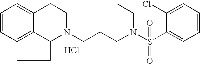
C12=C3C=CC=C1CCN(CCCN(S(C1=CC=CC=C1Cl)(=O)=O)CC)C2CC3.Cl
